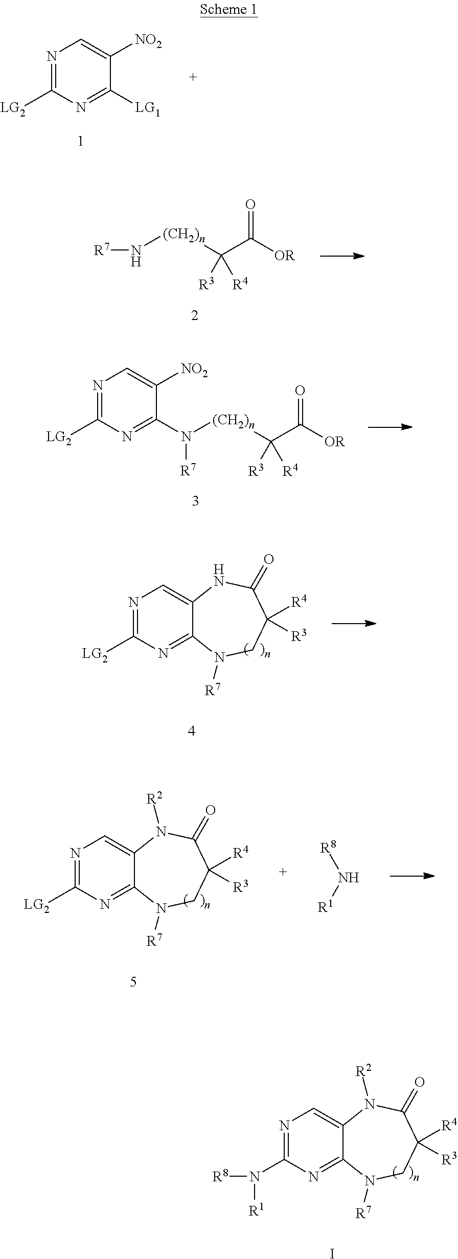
N1=C([LG2])N=C([LG1])C([NO2])=C1.[R7]N[(CH2)n]C(C([OR])=O)([R3])[R4].N1=C([LG2])N=C(N([(CH2)n]C(C([OR])=O)([R3])[R4])[R7])C([NO2])=C1.N1=C([LG2])N=C2C(=C1)NC(=O)C([R4])([R3])CN2[R7].N1=C(N([R8])[R1])N=C2C(=C1)N([R2])C(=O)C([R4])([R3])CN2[R7].I.N1=C([LG2])N=C2C(=C1)N([R2])C(=O)C([R4])([R3])CN2[R7].N([R1])[R8]
